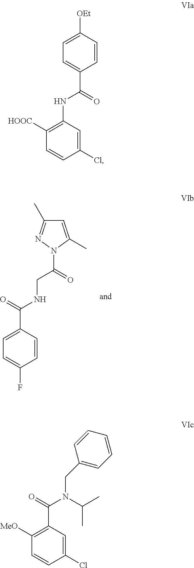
C1=C(C)N(C(CNC(=O)C2=CC=C(F)C=C2)=O)N=C1C.C1=CC([OEt])=CC=C1C(=O)NC1=C([HOOC])C=CC(Cl)=C1.C1(Cl)=CC(C(N(C(C)C)CC2=CC=CC=C2)=O)=C([MeO])C=C1
